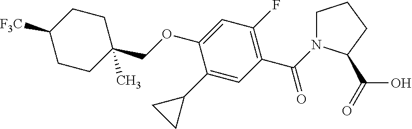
C1CC(COC2=CC(F)=C(C(=O)N3CCCC3C(=O)O)C=C2C2CC2)(C)CCC1[F3C]
